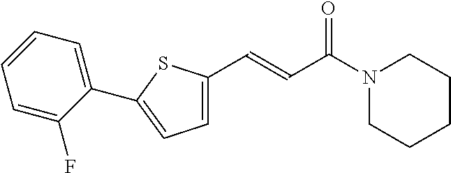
N1(C(C=CC2=CC=C(C3=CC=CC=C3F)S2)=O)CCCCC1
